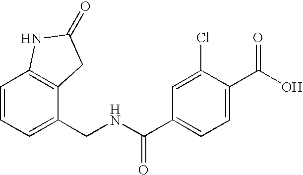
C12=C(C(CNC(C3=CC=C(C(O)=O)C(Cl)=C3)=O)=CC=C1)CC(=O)N2
